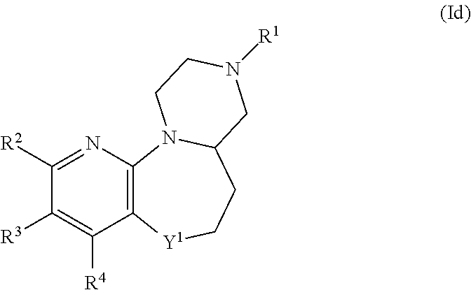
N1=C([R2])C([R3])=C([R4])C2=C1N1C(CC[Y1]2)CN([R1])CC1
